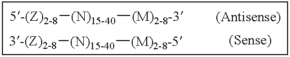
[3-(Z)2-8]N[(M)2-8-5].[5-(Z)2-8]N[(M)2-8-3]
